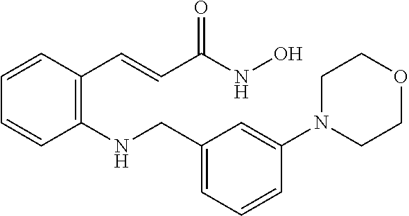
C(C(=O)NO)=CC1=C(NCC2=CC=CC(N3CCOCC3)=C2)C=CC=C1
